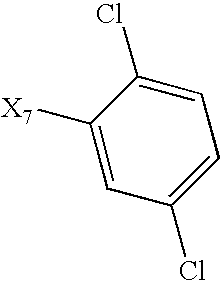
C1(Cl)=CC=C(Cl)C([X7])=C1
